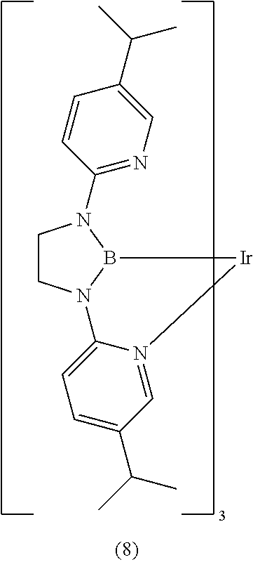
C1CN2B(N1C1=NC=C(C(C)C)C=C1)[Ir]N1=CC(C(C)C)=CC=C21
